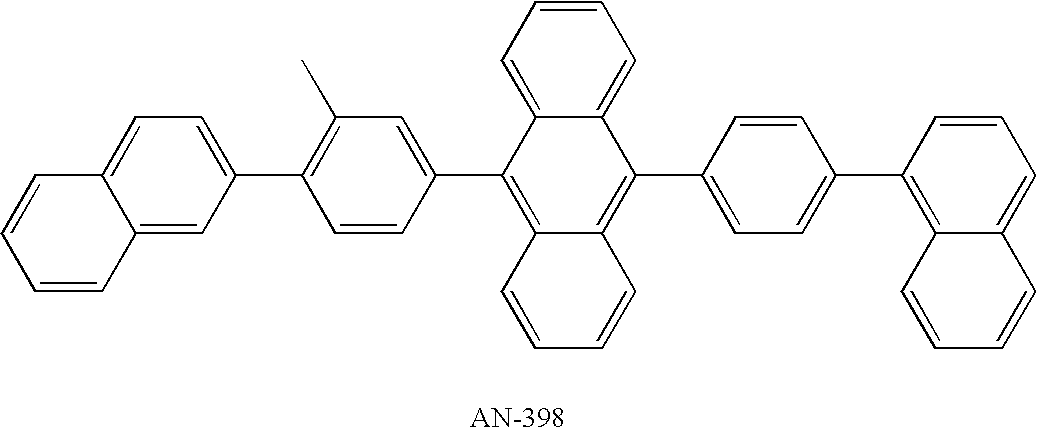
C1(C2=CC=C3C(=C2)C=CC=C3)=C(C)C=C(C2=C3C(=C(C4=CC=C(C5=C6C(=CC=C5)C=CC=C6)C=C4)C4=CC=CC=C24)C=CC=C3)C=C1
